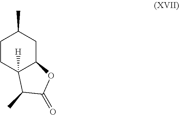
C1CC2([H])C(CC1C)OC(=O)C2C
